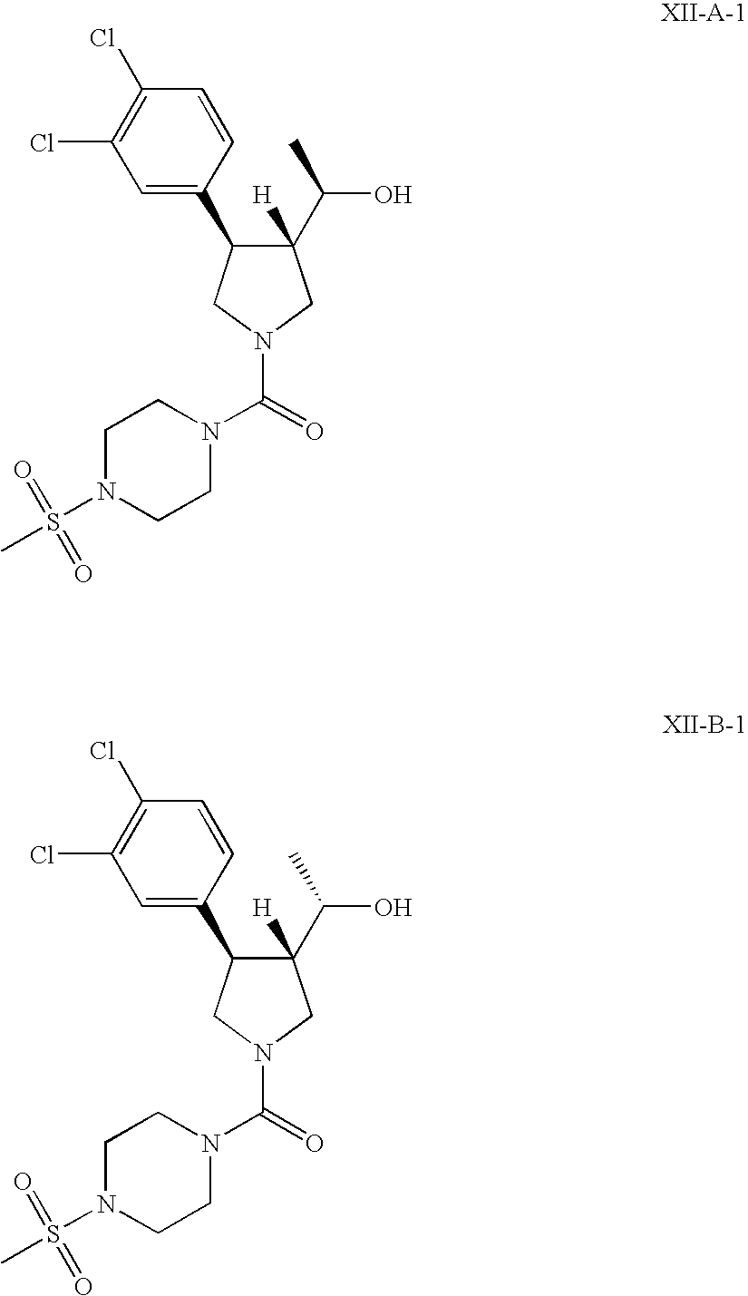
N1(C(=O)N2CC(C(O)C)([H])C(C3=CC(Cl)=C(Cl)C=C3)C2)CCN(S(=O)(=O)C)CC1.N1(C(=O)N2CC(C(O)C)([H])C(C3=CC(Cl)=C(Cl)C=C3)C2)CCN(S(=O)(=O)C)CC1
